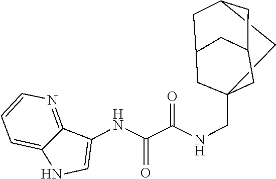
C1(NC(C(=O)NCC23CC4CC(C2)CC(C3)C4)=O)=CNC2=CC=CN=C12
